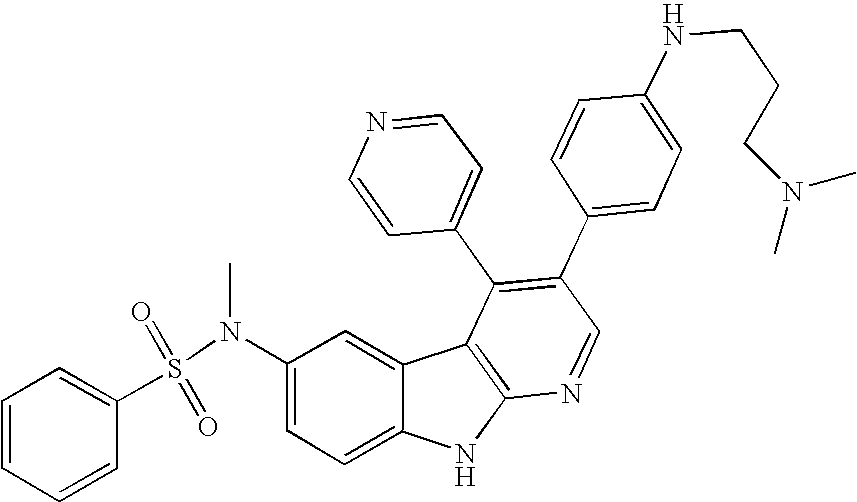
N(C1=CC=C2C(=C1)C1=C(N2)N=CC(C2=CC=C(NCCCN(C)C)C=C2)=C1C1=CC=NC=C1)(S(=O)(=O)C1=CC=CC=C1)C
